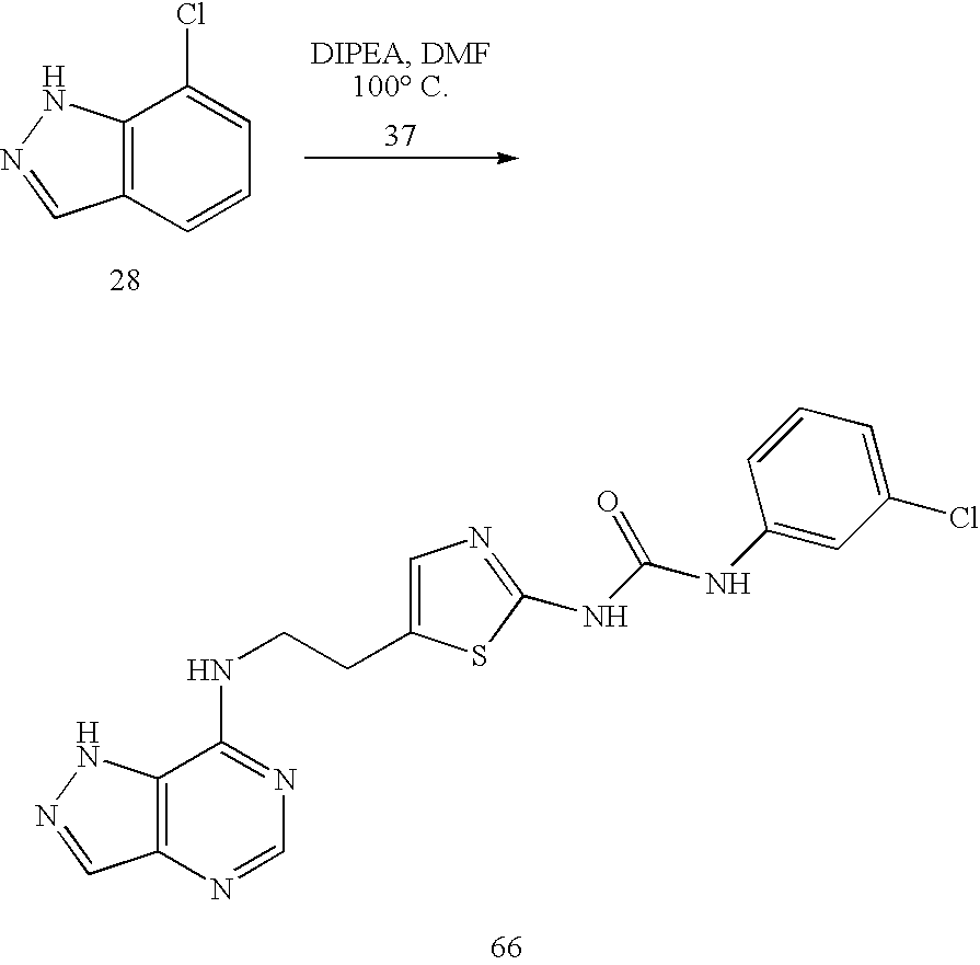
C12=C(N=CN=C1NCCC1=CN=C(NC(NC3=CC(Cl)=CC=C3)=O)S1)C=NN2.C12=C(C=CC=C1Cl)C=NN2
